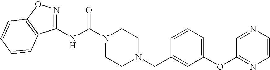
N(C(N1CCN(CC2=CC(OC3=NC=CN=C3)=CC=C2)CC1)=O)C1=NOC2=C1C=CC=C2
